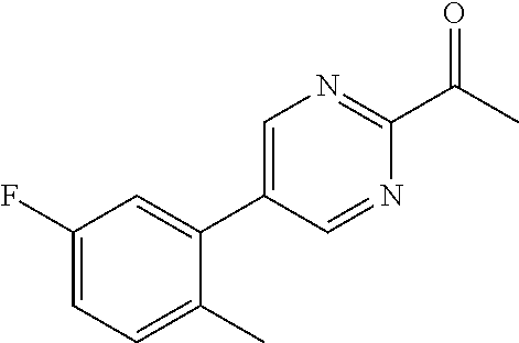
C1=C(C2=CC(F)=CC=C2C)C=NC(C(=O)C)=N1
